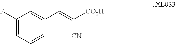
C1(F)=CC=CC(C=C([CN])[CO2H])=C1
